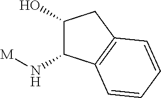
C1(O)C(N[M])C2=C(C1)C=CC=C2
